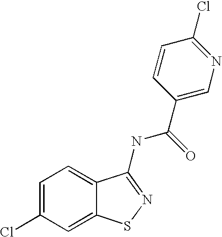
C1=C(Cl)C=C2C(=C1)C(NC(=O)C1=CN=C(Cl)C=C1)=NS2
